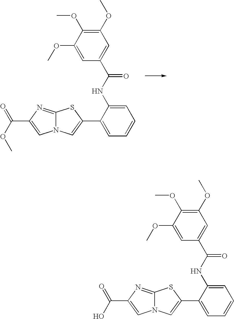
C12=NC(C(=O)OC)=CN1C=C(C1=CC=CC=C1NC(C1=CC(OC)=C(OC)C(OC)=C1)=O)S2.C12=NC(C(=O)O)=CN1C=C(C1=CC=CC=C1NC(C1=CC(OC)=C(OC)C(OC)=C1)=O)S2
